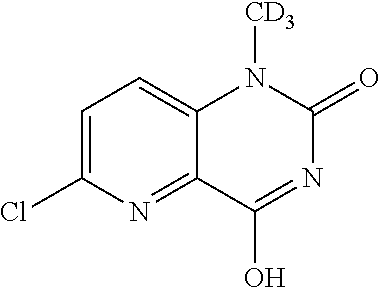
N1([CD3])C(=O)N=C(O)C2=NC(Cl)=CC=C12
